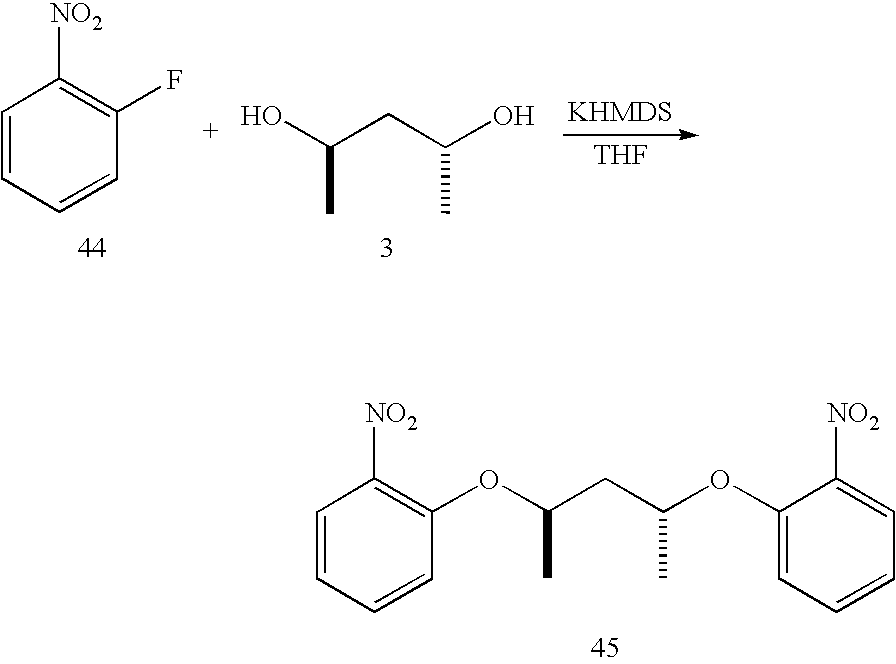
C1=CC=CC(F)=C1[NO2].OC(CC(O)C)C.[THF].C1=CC=CC(OC(CC(OC2=CC=CC=C2[NO2])C)C)=C1[NO2]
